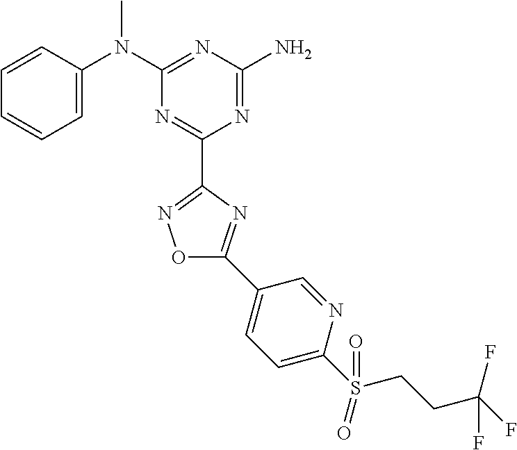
C1=CC(N(C2=NC(N)=NC(C3=NOC(C4=CC=C(S(CCC(F)(F)F)(=O)=O)N=C4)=N3)=N2)C)=CC=C1
